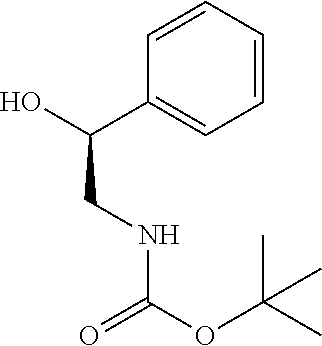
C1=CC(C(O)CNC(OC(C)(C)C)=O)=CC=C1
